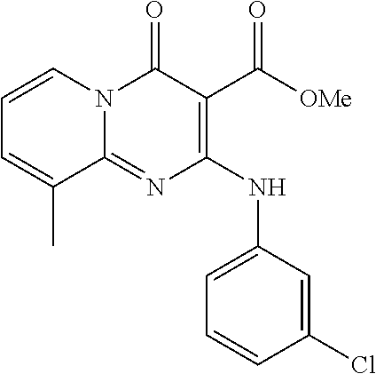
C1=CN2C(=NC(NC3=CC=CC(Cl)=C3)=C(C([OMe])=O)C2=O)C(C)=C1
